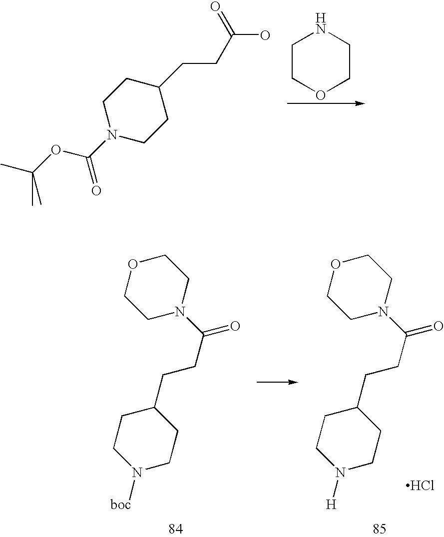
N1(C(OC(C)(C)C)=O)CCC(CCC(O)=O)CC1.C1COCCN1.C1N([boc])CCC(CCC(=O)N2CCOCC2)C1.C1N([H])CCC(CCC(=O)N2CCOCC2)C1.Cl
